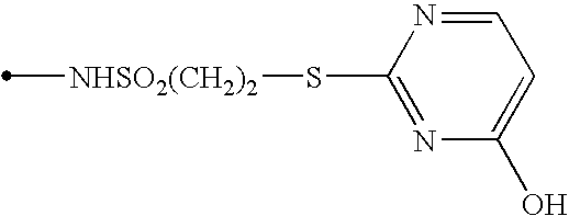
[NHSO2(CH2)2](C)SC1=NC(O)=CC=N1
